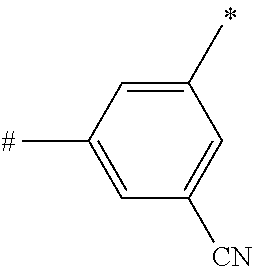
C1(C)=CC(C)=CC([CN])=C1
